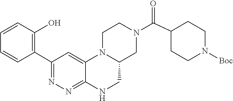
C1=CC(O)=C(C2=NN=C3C(=C2)N2C(CN3)CN(C(C3CCN([Boc])CC3)=O)CC2)C=C1
